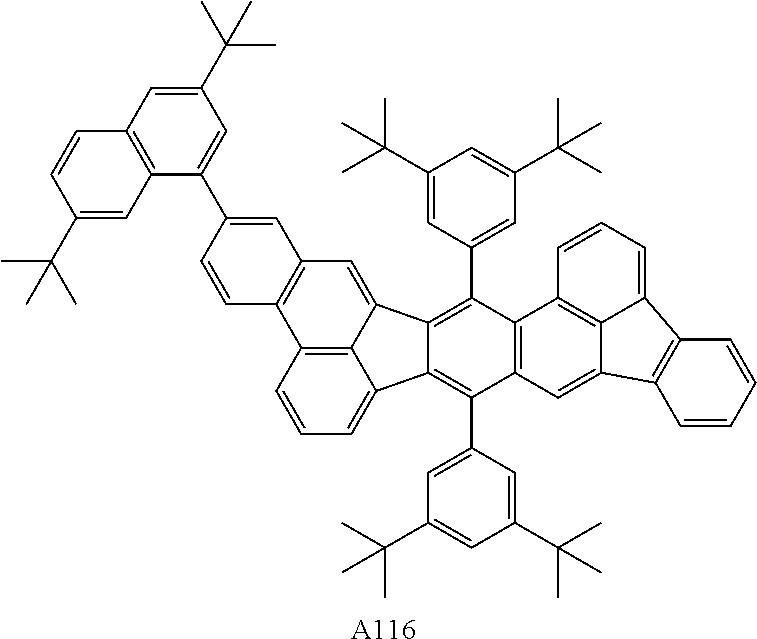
C12=C3C(=CC=C1)C1=C(C4=CC(C(C)(C)C)=CC(C(C)(C)C)=C4)C4=C(C(C5=CC(C(C)(C)C)=CC(C(C)(C)C)=C5)=C1C3=CC1=C2C=CC(C2=CC(C(C)(C)C)=CC3=C2C=C(C(C)(C)C)C=C3)=C1)C1=C2C(=C4)C3=C(C2=CC=C1)C=CC=C3.[A116]
